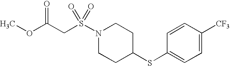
S(N1CCC(SC2=CC=C([CF3])C=C2)CC1)(CC(OC)=O)(=O)=O
